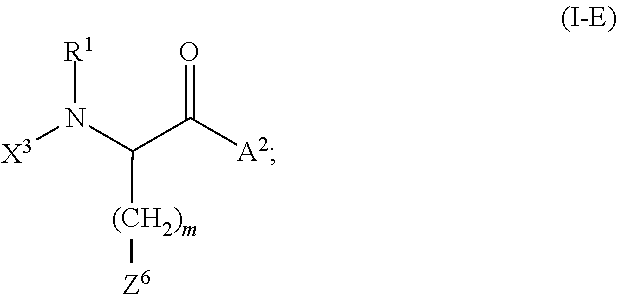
[X3]N(C(C([A2])=O)[(CH2)m][Z6])[R1]
